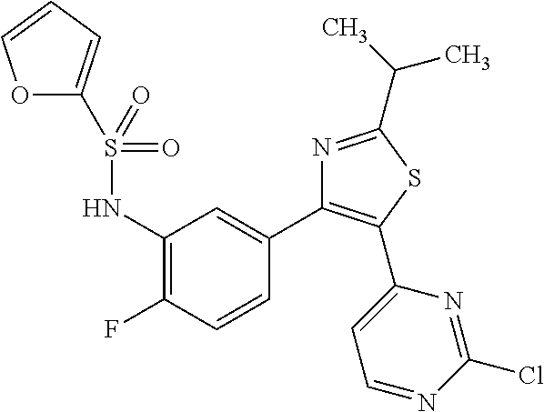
O1C(S(NC2=C(F)C=CC(C3=C(C4=CC=NC(Cl)=N4)SC(C(C)C)=N3)=C2)(=O)=O)=CC=C1
